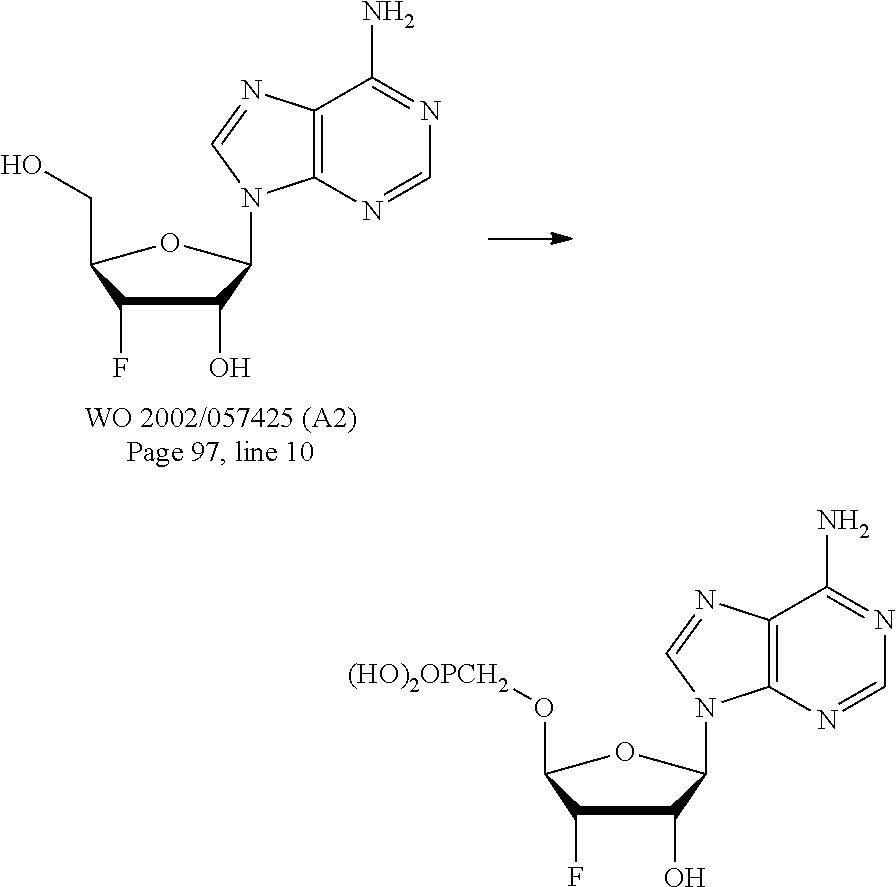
C1(O)C(F)C(O[(HO)2OPCH2])OC1N1C2=C(N=C1)C(N)=NC=N2.C1(O)C(F)C(CO)OC1N1C2=C(N=C1)C(N)=NC=N2
